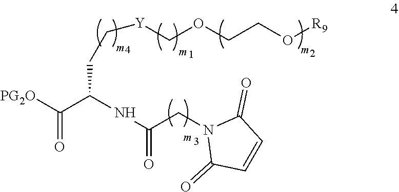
[PG2O]C(C(NC(=O)CN1C(=O)C=CC1=O)CC[Y]COCCO[R9])=O
